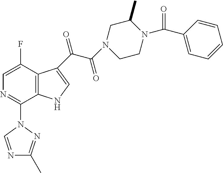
C12=C(C(F)=CN=C1N1C=NC(C)=N1)C(C(=O)C(=O)N1CC(C)N(C(C3=CC=CC=C3)=O)CC1)=CN2
